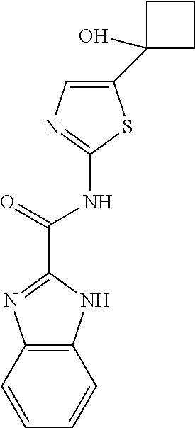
C1(NC(C2=NC3=C(N2)C=CC=C3)=O)=NC=C(C2(O)CCC2)S1
